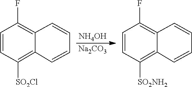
[NH4OH].[Na2CO3].C1=CC=CC2=C([SO2Cl])C=CC(F)=C12.C1=CC=CC2=C([SO2NH2])C=CC(F)=C12
